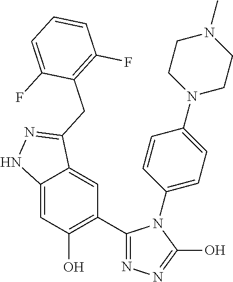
C12=CC(O)=C(C3=NN=C(O)N3C3=CC=C(N4CCN(C)CC4)C=C3)C=C1C(CC1=C(F)C=CC=C1F)=NN2
